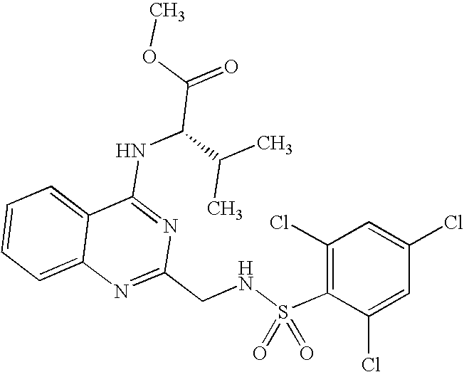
C12=CC=CC=C1N=C(CNS(C1=C(Cl)C=C(Cl)C=C1Cl)(=O)=O)N=C2NC(C(=O)OC)C(C)C
